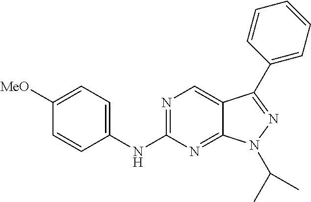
N1=C(NC2=CC=C([MeO])C=C2)N=C2C(=C1)C(C1=CC=CC=C1)=NN2C(C)C
